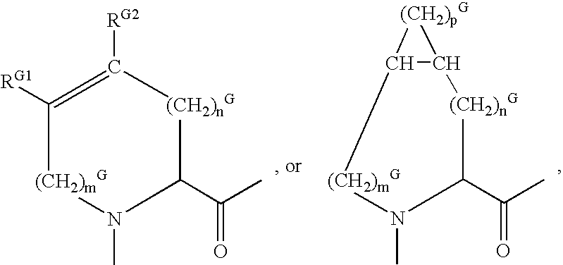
C1([RG1])=C([RG2])[(CH2)nG]C(C(=O)C)N(C)[(CH2)mG]1.[(CH2)mG]1N(C)C(C(=O)C)[(CH2)nG]C2C1[(CH2)pG]2
